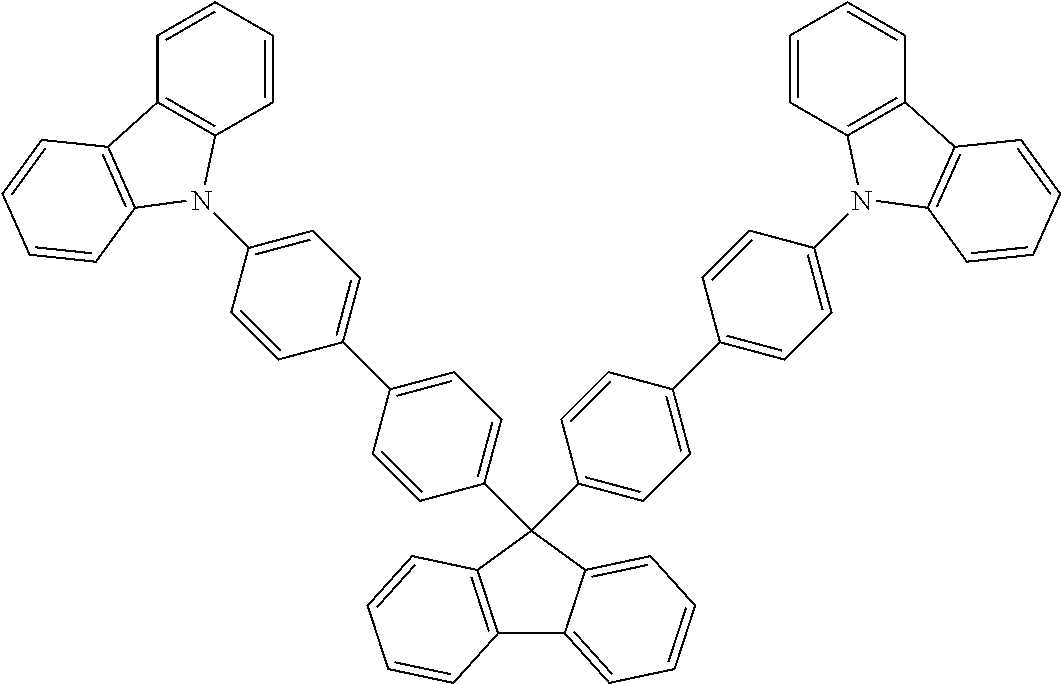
C1(C2=CC=C(C3(C4=CC=C(C5=CC=C(N6C7=C(C=CC=C7)C7=C6C=CC=C7)C=C5)C=C4)C4=C(C5=CC=CC=C35)C=CC=C4)C=C2)=CC=C(N2C3=C(C=CC=C3)C3=C2C=CC=C3)C=C1
